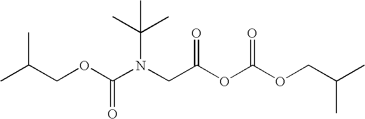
CC(COC(N(CC(OC(OCC(C)C)=O)=O)C(C)(C)C)=O)C
